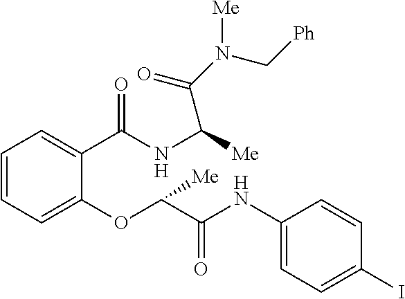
C1=CC=C(OC(C(NC2=CC=C(I)C=C2)=O)[Me])C(C(NC([Me])C(N(C[Ph])[Me])=O)=O)=C1
